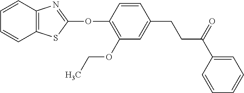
C1(OC2=NC3=C(S2)C=CC=C3)=C(OCC)C=C(CCC(C2=CC=CC=C2)=O)C=C1
